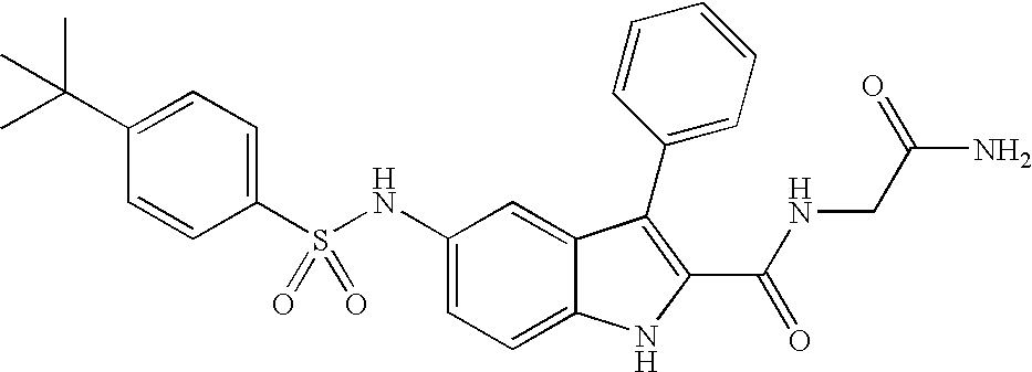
C1(C(C)(C)C)=CC=C(S(NC2=CC=C3C(=C2)C(C2=CC=CC=C2)=C(C(NCC(N)=O)=O)N3)(=O)=O)C=C1
